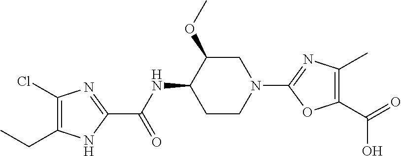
C1(Cl)=C(CC)NC(C(NC2CCN(C3=NC(C)=C(C(=O)O)O3)CC2OC)=O)=N1
